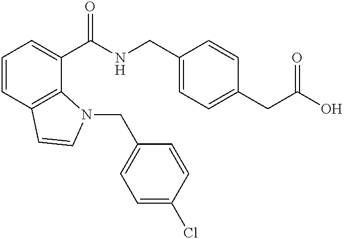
C1=CC2=C(C(C(NCC3=CC=C(CC(O)=O)C=C3)=O)=C1)N(CC1=CC=C(Cl)C=C1)C=C2
